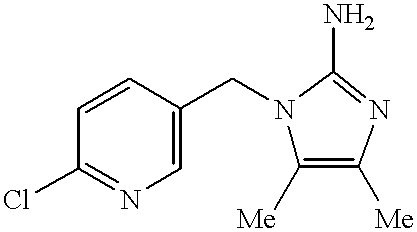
C1=CC(Cl)=NC=C1CN1C([Me])=C([Me])N=C1N
